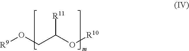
[R9]OCC(O[R10])[R11]
